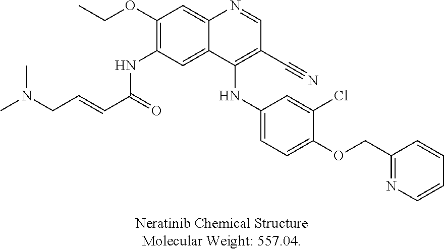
C1(OCC)=C(NC(=O)C=CCN(C)C)C=C2C(=C1)N=CC(C#N)=C2NC1=CC=C(OCC2=NC=CC=C2)C(Cl)=C1
